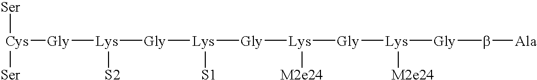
[Ser][Cys]([Ser])[Gly][Lys]([S2])[Gly][Lys]([S1])[Gly][Lys]([M2e24])[Gly][Lys]([M2e24])[Gly]b[Ala]
